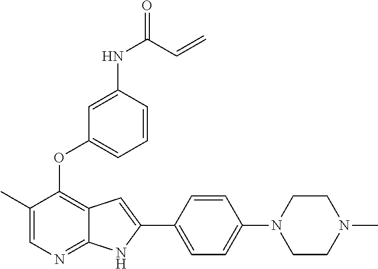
C1(C)=CN=C2C(=C1OC1=CC=CC(NC(=O)C=C)=C1)C=C(C1=CC=C(N3CCN(C)CC3)C=C1)N2
